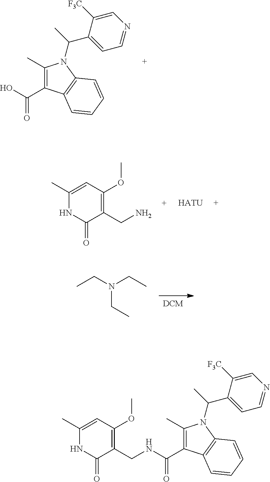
C1(C)=C(C(O)=O)C2=C(N1C(C)C1=CC=NC=C1[F3C])C=CC=C2.C1(C)=CC(OC)=C(CN)C(=O)N1.[HATU].N(CC)(CC)CC.C1(C)=C(C(NCC2=C(OC)C=C(C)NC2=O)=O)C2=C(N1C(C)C1=CC=NC=C1[F3C])C=CC=C2
